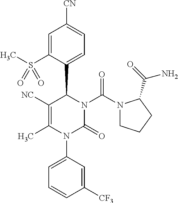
C1([NC])=C(C)N(C2=CC=CC([CF3])=C2)C(=O)N(C(N2CCCC2C(=O)N)=O)C1C1=CC=C([CN])C=C1S(C)(=O)=O
